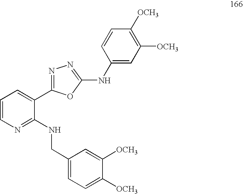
C1=CN=C(NCC2=CC=C([OCH3])C([OCH3])=C2)C(C2=NN=C(NC3=CC([OCH3])=C([OCH3])C=C3)O2)=C1
